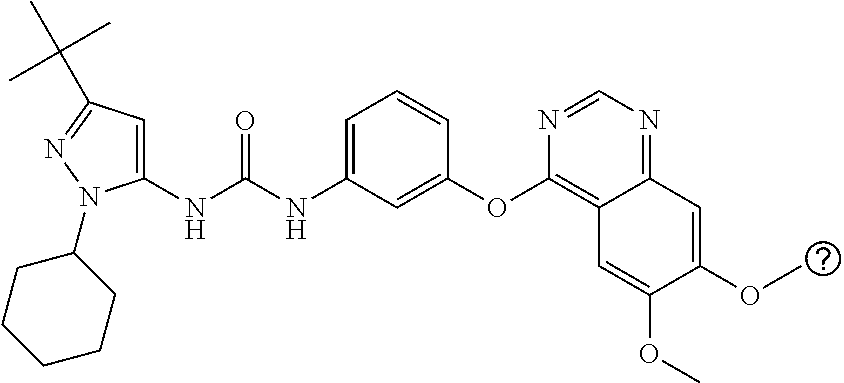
C1(NC(NC2=CC=CC(OC3=C4C(=NC=N3)C=C(OC)C(OC)=C4)=C2)=O)=CC(C(C)(C)C)=NN1C1CCCCC1
